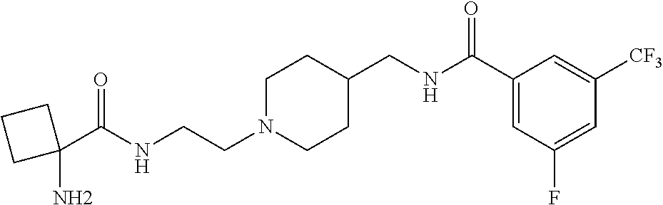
C1N(CCNC(C2(N)CCC2)=O)CCC(CNC(C2=CC(F)=CC([CF3])=C2)=O)C1
